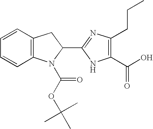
C12=C(C=CC=C1)CC(C1=NC(CCC)=C(C(O)=O)N1)N2C(OC(C)(C)C)=O
